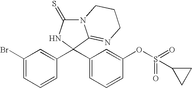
C1(Br)=CC=CC(C2(C3=CC=CC(OS(C4CC4)(=O)=O)=C3)C3=NCCCN3C(=S)N2)=C1
